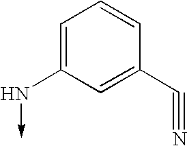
C1=C(N->C)C=C(C#N)C=C1
